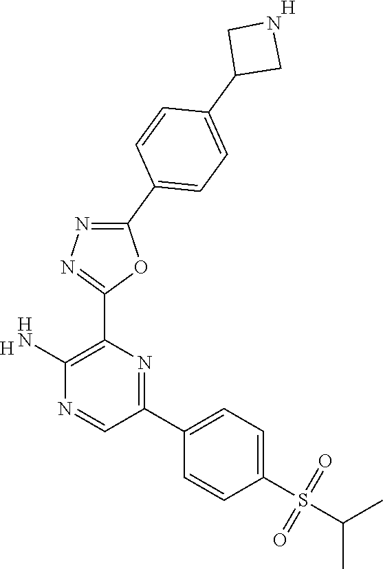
[H].C1(N)=C(C2=NN=C(C3=CC=C(C4CNC4)C=C3)O2)N=C(C2=CC=C(S(=O)(=O)C(C)C)C=C2)C=N1.[H]
